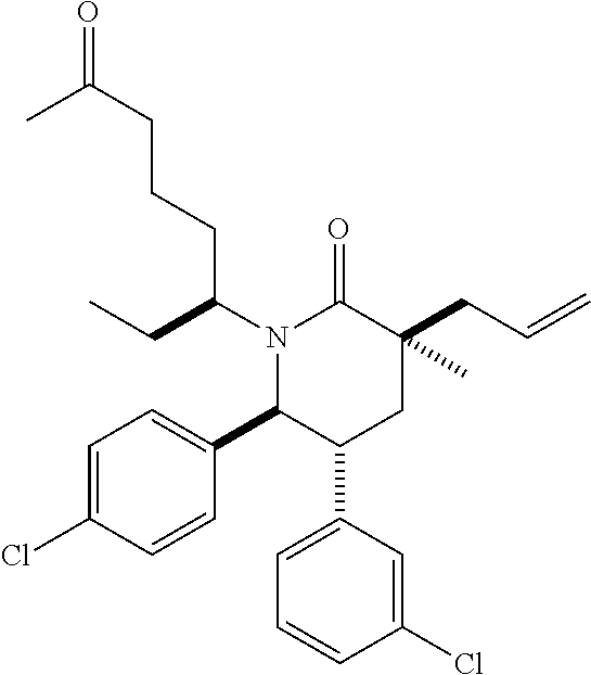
N1(C(CC)CCCC(=O)C)C(C2=CC=C(Cl)C=C2)C(C2=CC=CC(Cl)=C2)CC(CC=C)(C)C1=O
